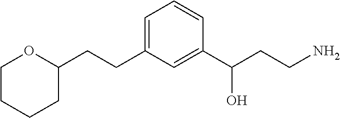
C1OC(CCC2=CC=CC(C(CCN)O)=C2)CCC1
